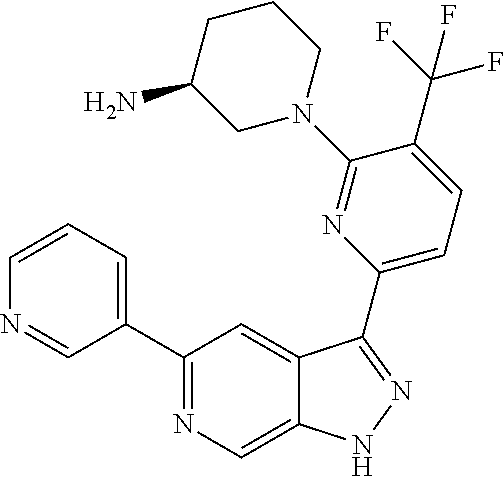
C1(C2=CC=CN=C2)=NC=C2C(=C1)C(C1=CC=C(C(F)(F)F)C(N3CCCC(N)C3)=N1)=NN2
